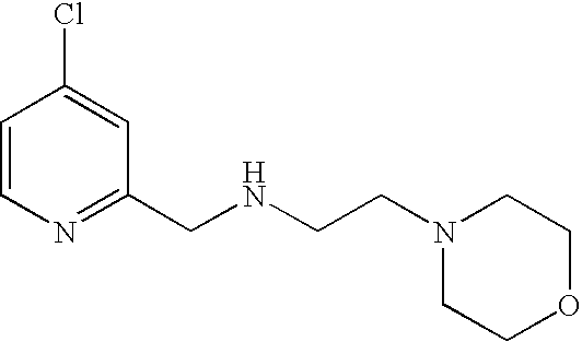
ClC1=CC(CNCCN2CCOCC2)=NC=C1
